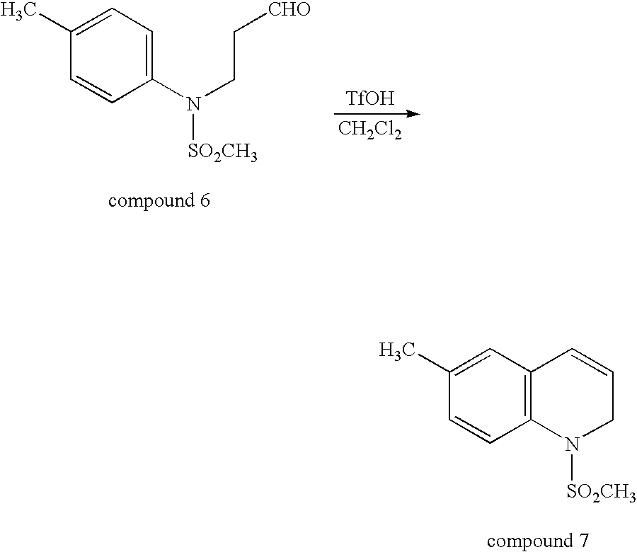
C1=C(C)C=CC2=C1C=CCN2[SO2CH3].[CH2Cl2].C1=C(C)C=CC(N(CC[CHO])[SO2CH3])=C1.[TfOH]
